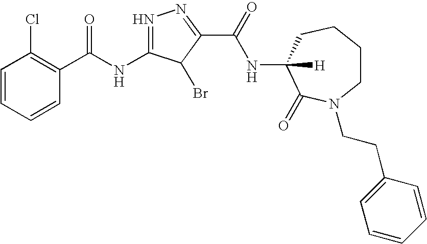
C1=CC=CC(C(=O)NC2=NN=C(C(=O)NC3([H])C(=O)N(CCC4=CC=CC=C4)CCCC3)C2Br)=C1Cl
